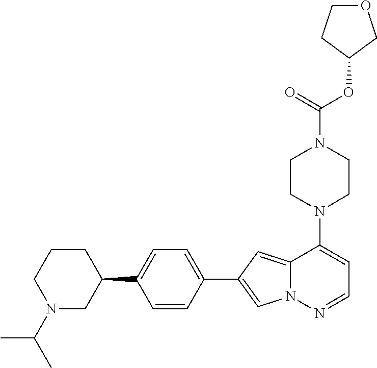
N1(C2=CC=NN3C2=CC(C2=CC=C(C4CCCN(C(C)C)C4)C=C2)=C3)CCN(C(OC2COCC2)=O)CC1
